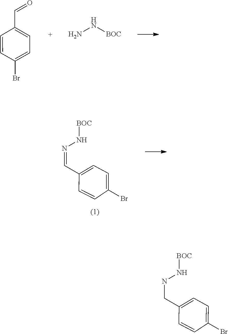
C1=CC(Br)=CC=C1C=O.NN[BOC].C(C1=CC=C(Br)C=C1)=NN[BOC].C1(CNN[BOC])=CC=C(Br)C=C1
